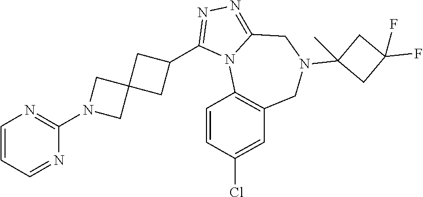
C1=CC=NC(N2CC3(C2)CC(C2=NN=C4N2C2=C(CN(C5(C)CC(F)(F)C5)C4)C=C(Cl)C=C2)C3)=N1
